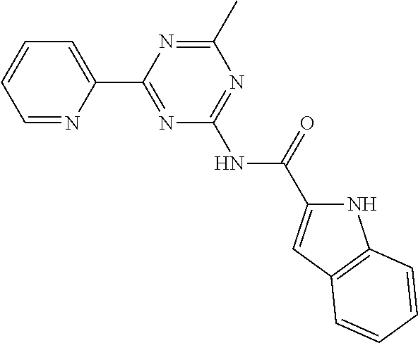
C1=NC(C2=NC(NC(=O)C3=CC4=C(N3)C=CC=C4)=NC(C)=N2)=CC=C1
